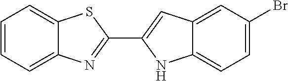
C1=CC=C2C(=C1)SC(C1=CC3=CC(Br)=CC=C3N1)=N2
